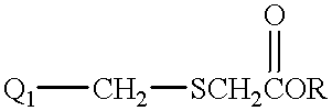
[Q1]C[SCH2COR]=O
